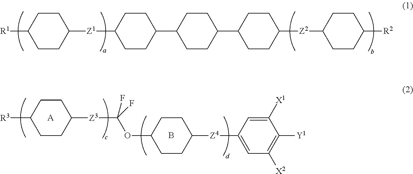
C1CC([Z3]C(OC2CCC([Z4]C3=CC([X2])=C([Y1])C([X1])=C3)CC2)(F)F)CCC1[R3].[A].B.C1CC([Z1]C2CCC(C3CCC(C4CCC([Z2]C5CCC([R2])CC5)CC4)CC3)CC2)CCC1[R1]
